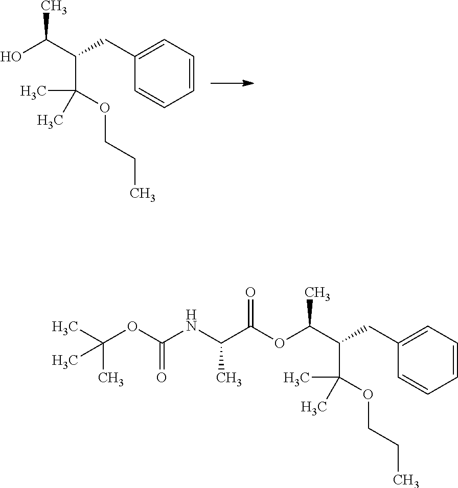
C1=CC=C(CC(C(O)C)C(OCCC)(C)C)C=C1.C1=CC=C(CC(C(OC(C(NC(OC(C)(C)C)=O)C)=O)C)C(OCCC)(C)C)C=C1
